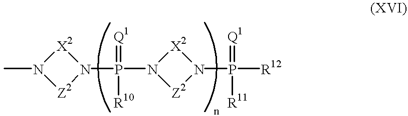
[X2]1N(C)[Z2]N1P(N1[Z2]N(P([R12])([R11])=[Q1])[X2]1)(=[Q1])[R10]
